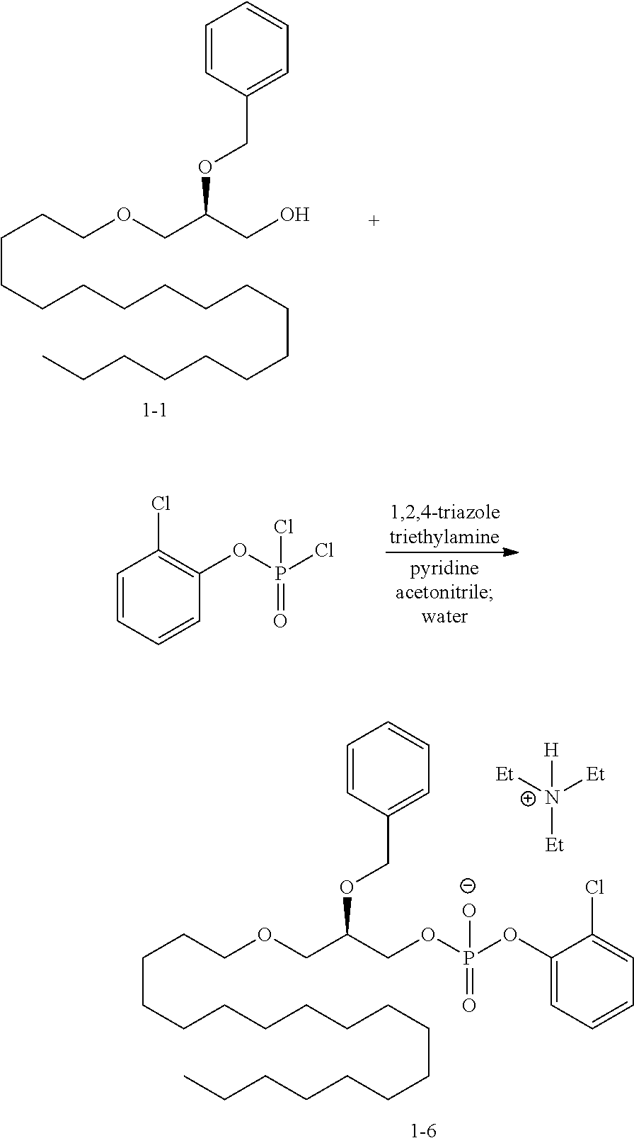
C1=CC=CC(OP(Cl)(=O)Cl)=C1Cl.O(CC(OCC1=CC=CC=C1)COCCCCCCCCCCCCCCCCCC)P(OC1=CC=CC=C1Cl)(=O)[O-].[Et][N+]([Et])([Et])[H].OCC(OCC1=CC=CC=C1)COCCCCCCCCCCCCCCCCCC
